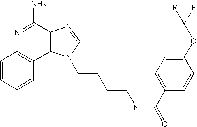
C1=CC=CC2=C1N=C(N)C1=C2N(CCCCNC(=O)C2=CC=C(OC(F)(F)F)C=C2)C=N1
